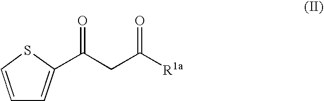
C1=CSC(C(CC([R1a])=O)=O)=C1
